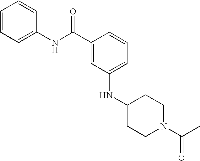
C1=C(NC2CCN(C(C)=O)CC2)C=C(C(NC2=CC=CC=C2)=O)C=C1
